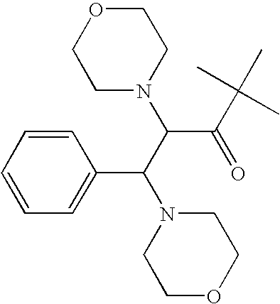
C1=CC=C(C(C(N2CCOCC2)C(=O)C(C)(C)C)N2CCOCC2)C=C1
